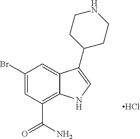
C1(Br)=CC(C(N)=O)=C2C(=C1)C(C1CCNCC1)=CN2.Cl
